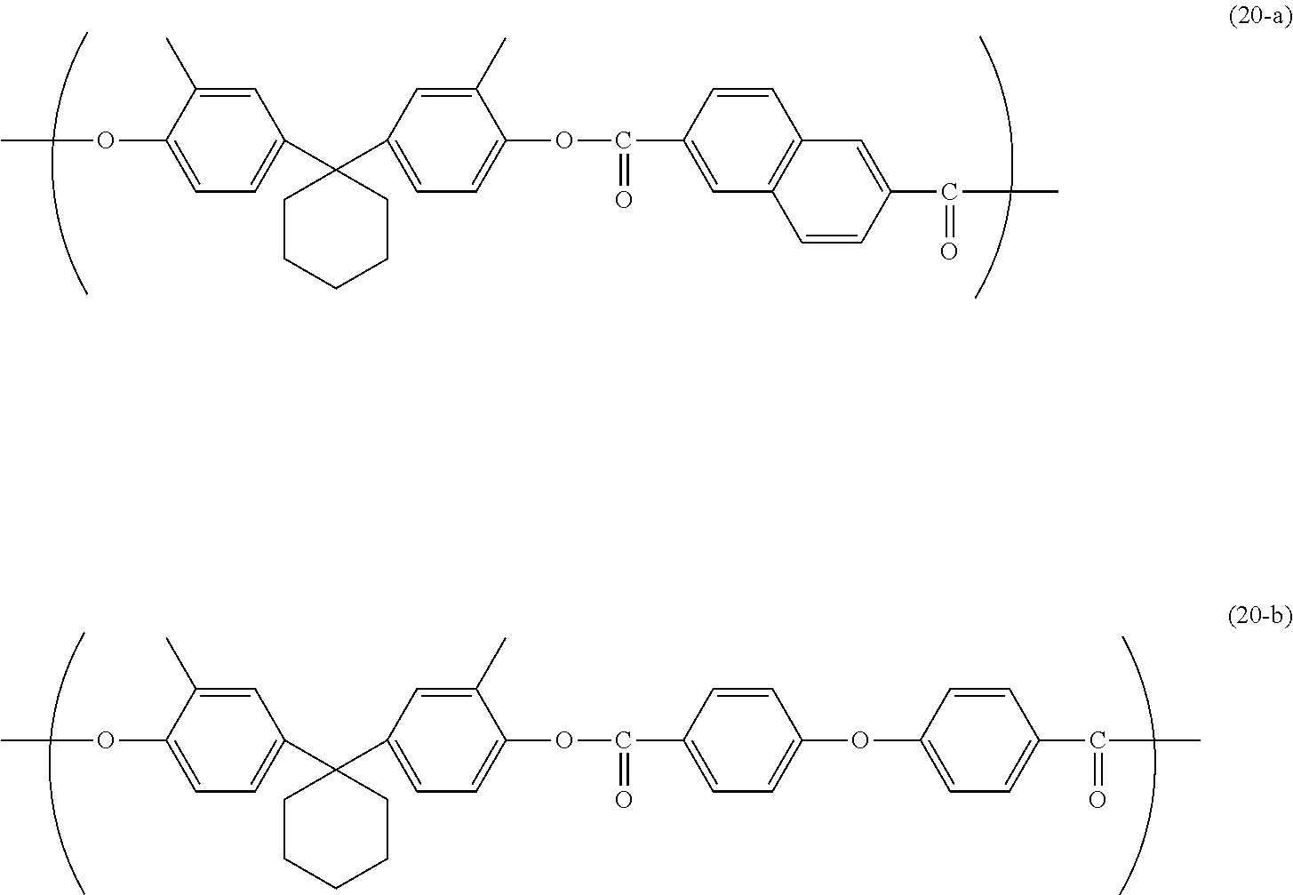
COC1=CC=C(C2(C3=CC=C(OC(C4=CC5=C(C=C4)C=C(C(C)=O)C=C5)=O)C(C)=C3)CCCCC2)C=C1C.COC1=CC=C(C2(C3=CC=C(OC(C4=CC=C(OC5=CC=C(C(C)=O)C=C5)C=C4)=O)C(C)=C3)CCCCC2)C=C1C
